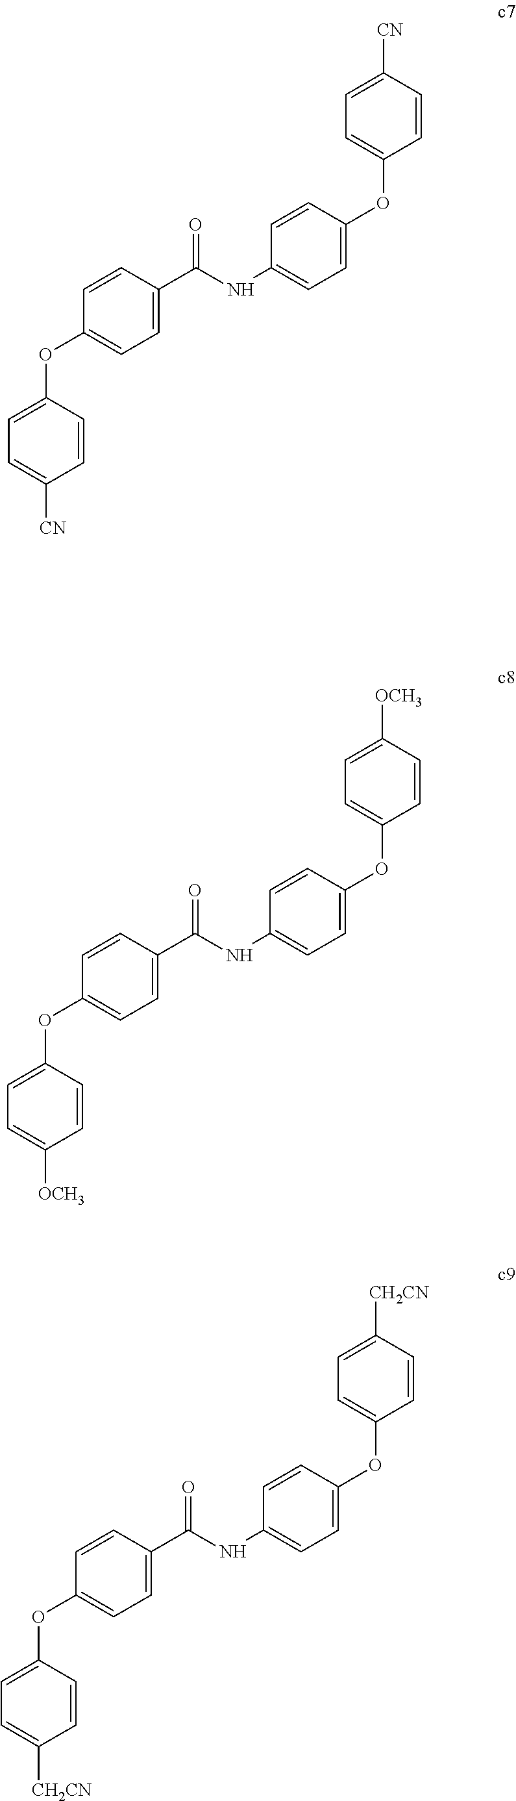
C1(OC2=CC=C(C(NC3=CC=C(OC4=CC=C([CN])C=C4)C=C3)=O)C=C2)=CC=C([CN])C=C1.C1(OC2=CC=C(C(NC3=CC=C(OC4=CC=C([OCH3])C=C4)C=C3)=O)C=C2)=CC=C([OCH3])C=C1.C1(OC2=CC=C(C(NC3=CC=C(OC4=CC=C([CH2CN])C=C4)C=C3)=O)C=C2)=CC=C([CH2CN])C=C1
